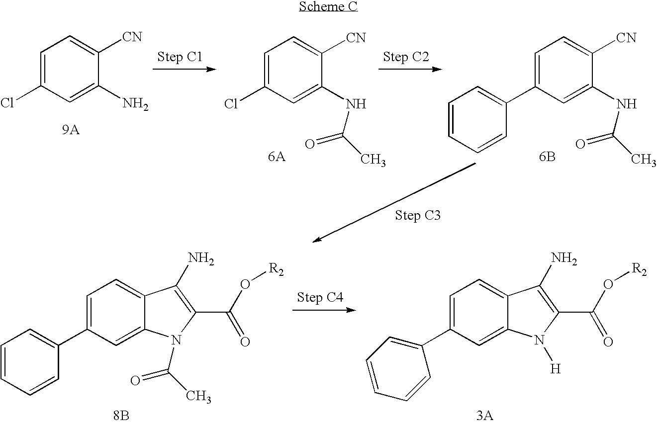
C1=CC=CC(C2=CC=C3C(=C2)N(C(C)=O)C(C(O[R2])=O)=C3N)=C1.[8B].[3A].C1(C2=CC=C3C(=C2)N([H])C(C(O[R2])=O)=C3N)=CC=CC=C1.C1=C(Cl)C=C(N)C([CN])=C1.[6B].C1=C(Cl)C=C(NC(C)=O)C([CN])=C1.C1=C(C2=CC=CC=C2)C=C(NC(C)=O)C([CN])=C1
